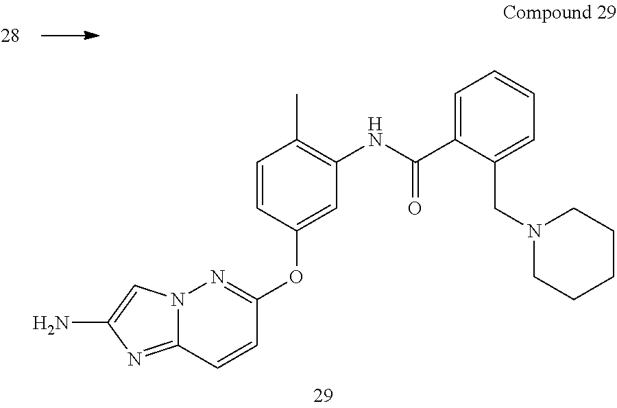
N12C(=NC(N)=C1)C=CC(OC1=CC(NC(C3=CC=CC=C3CN3CCCCC3)=O)=C(C)C=C1)=N2
